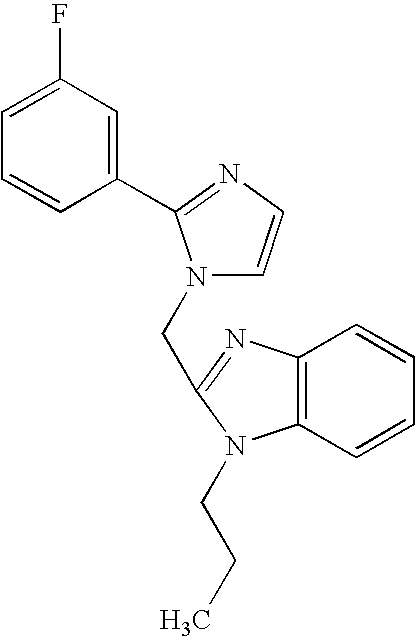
C1(F)=CC=CC(C2=NC=CN2CC2=NC3=C(C=CC=C3)N2CCC)=C1
